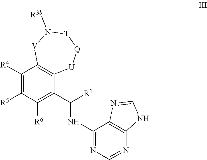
C1([R4])=C([R5])C([R6])=C(C(NC2=NC=NC3=C2N=CN3)[R1])C2=C1[V]N([R3b])[T][Q][U]2
